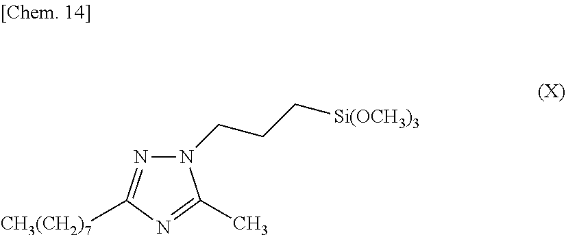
N1(CCC[Si(OCH3)3])N=C([CH3(CH2)7])N=C1C
